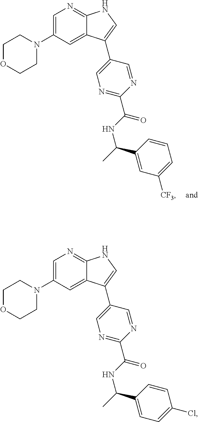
C1=C(N2CCOCC2)C=C2C(=N1)NC=C2C1=CN=C(C(NC(C)C2=CC=C(Cl)C=C2)=O)N=C1.C1=C(N2CCOCC2)C=C2C(=N1)NC=C2C1=CN=C(C(NC(C)C2=CC([CF3])=CC=C2)=O)N=C1
